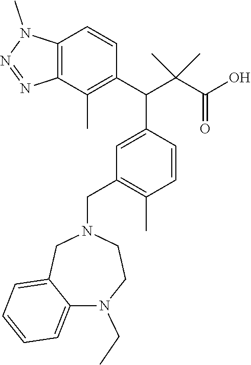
C12=C(C(C)=C(C(C(C(O)=O)(C)C)C3=CC(CN4CC5=CC=CC=C5N(CC)CC4)=C(C)C=C3)C=C1)N=NN2C
